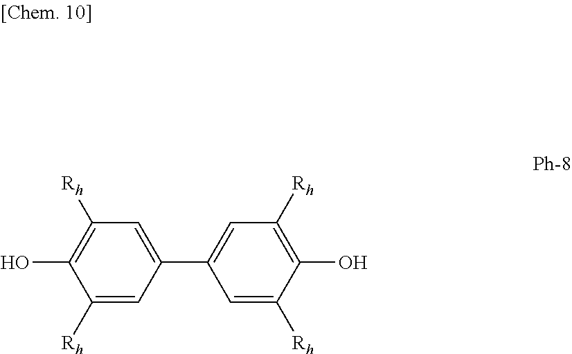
C1=C(C2=CC([Rh])=C(O)C([Rh])=C2)C=C([Rh])C(O)=C1[Rh]
